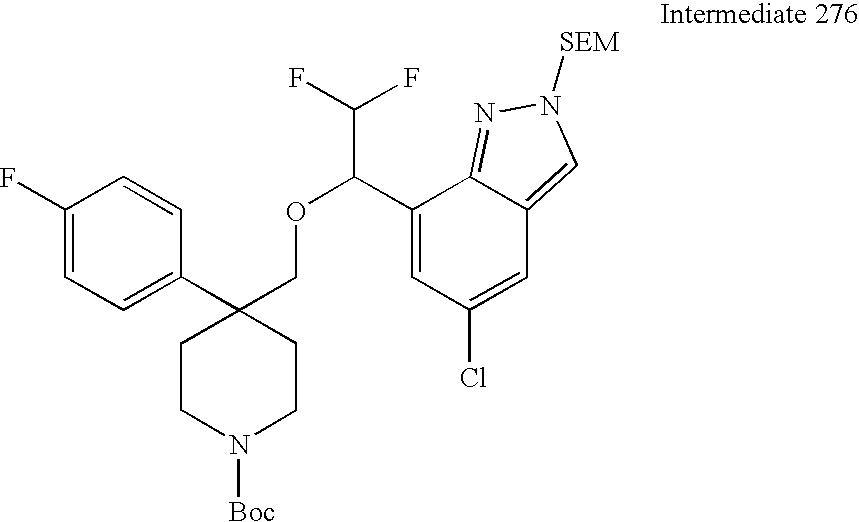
C1(C2(COC(C(F)F)C3=CC(Cl)=CC4=CN([SEM])N=C34)CCN([Boc])CC2)=CC=C(F)C=C1
